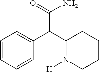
C1=CC=CC(C(C2N([H])CCCC2)C(N)=O)=C1
